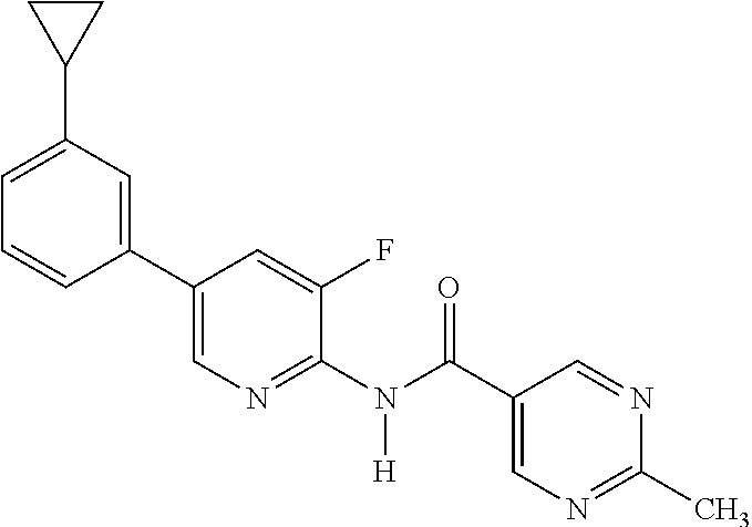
C1(C2=CN=C(N(C(C3=CN=C(C)N=C3)=O)[H])C(F)=C2)=CC(C2CC2)=CC=C1
